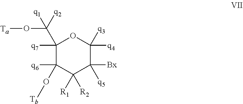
C1([q7])(C([q2])(O[Ta])[q1])C([q6])(O[Tb])C([R1])([R2])C([Bx])([q5])C([q4])([q3])O1
